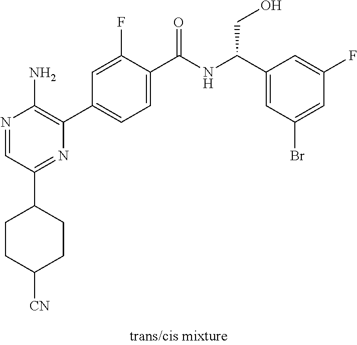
N1=CC(C2CCC([CN])CC2)=NC(C2=CC=C(C(NC(C3=CC(Br)=CC(F)=C3)CO)=O)C(F)=C2)=C1N
